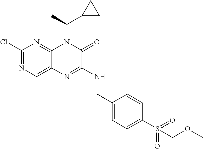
C1(Cl)=NC=C2C(=N1)N(C(C1CC1)C)C(=O)C(NCC1=CC=C(S(COC)(=O)=O)C=C1)=N2
